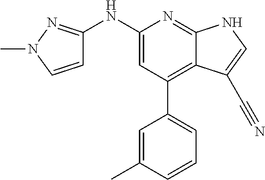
C1(NC2=NN(C)C=C2)=CC(C2=CC=CC(C)=C2)=C2C(=N1)NC=C2C#N
